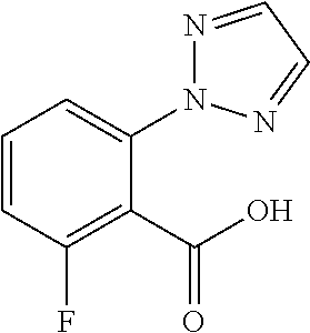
N1=CC=NN1C1=CC=CC(F)=C1C(O)=O
